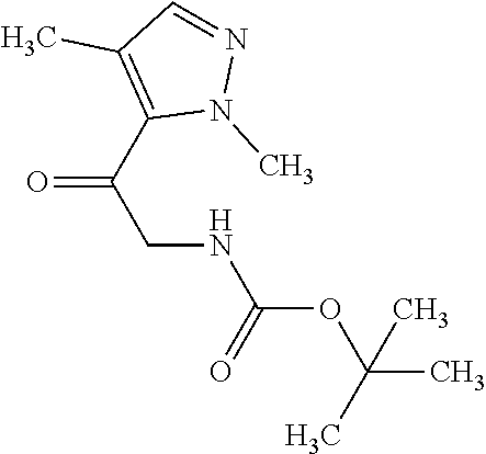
O=C(C1=C(C)C=NN1C)CNC(OC(C)(C)C)=O
